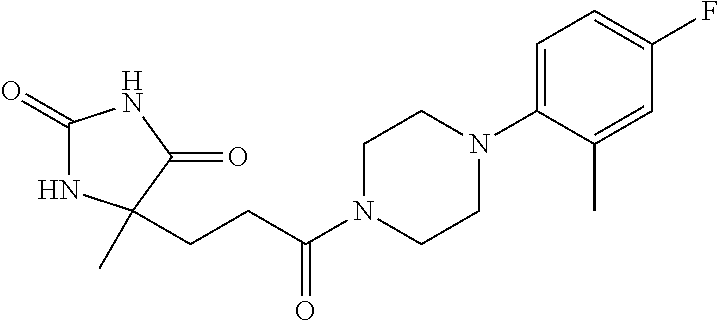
C1(=O)NC(C)(CCC(N2CCN(C3=CC=C(F)C=C3C)CC2)=O)C(=O)N1
